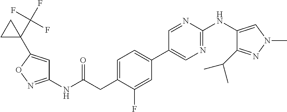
C1(NC(=O)CC2=CC=C(C3=CN=C(NC4=CN(C)N=C4C(C)C)N=C3)C=C2F)=NOC(C2(C(F)(F)F)CC2)=C1
